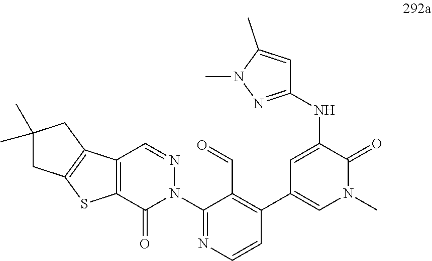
N(C1=CC(C2=C(C=O)C(N3N=CC4=C(C3=O)SC3=C4CC(C)(C)C3)=NC=C2)=CN(C)C1=O)C1=NN(C)C(C)=C1
